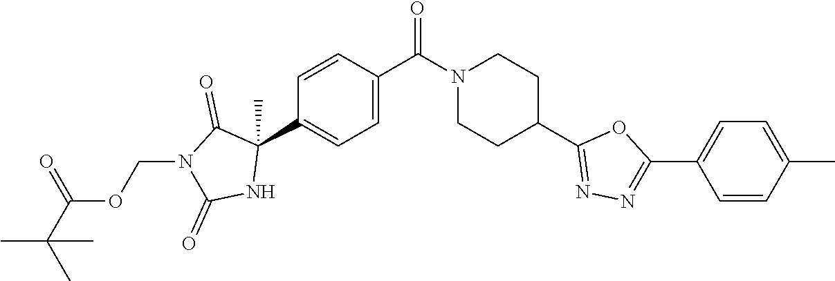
C1=C(C(N2CCC(C3=NN=C(C4=CC=C(C)C=C4)O3)CC2)=O)C=CC(C2(C)C(=O)N(COC(=O)C(C)(C)C)C(=O)N2)=C1
